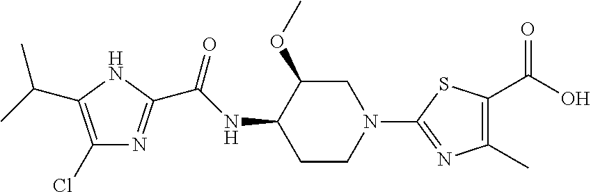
C1(Cl)=C(C(C)C)NC(C(NC2CCN(C3=NC(C)=C(C(O)=O)S3)CC2OC)=O)=N1
